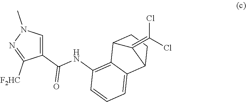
C1(C(NC2=C3C(=CC=C2)C2CCC3C2=C(Cl)Cl)=O)=CN(C)N=C1[F2HC]
